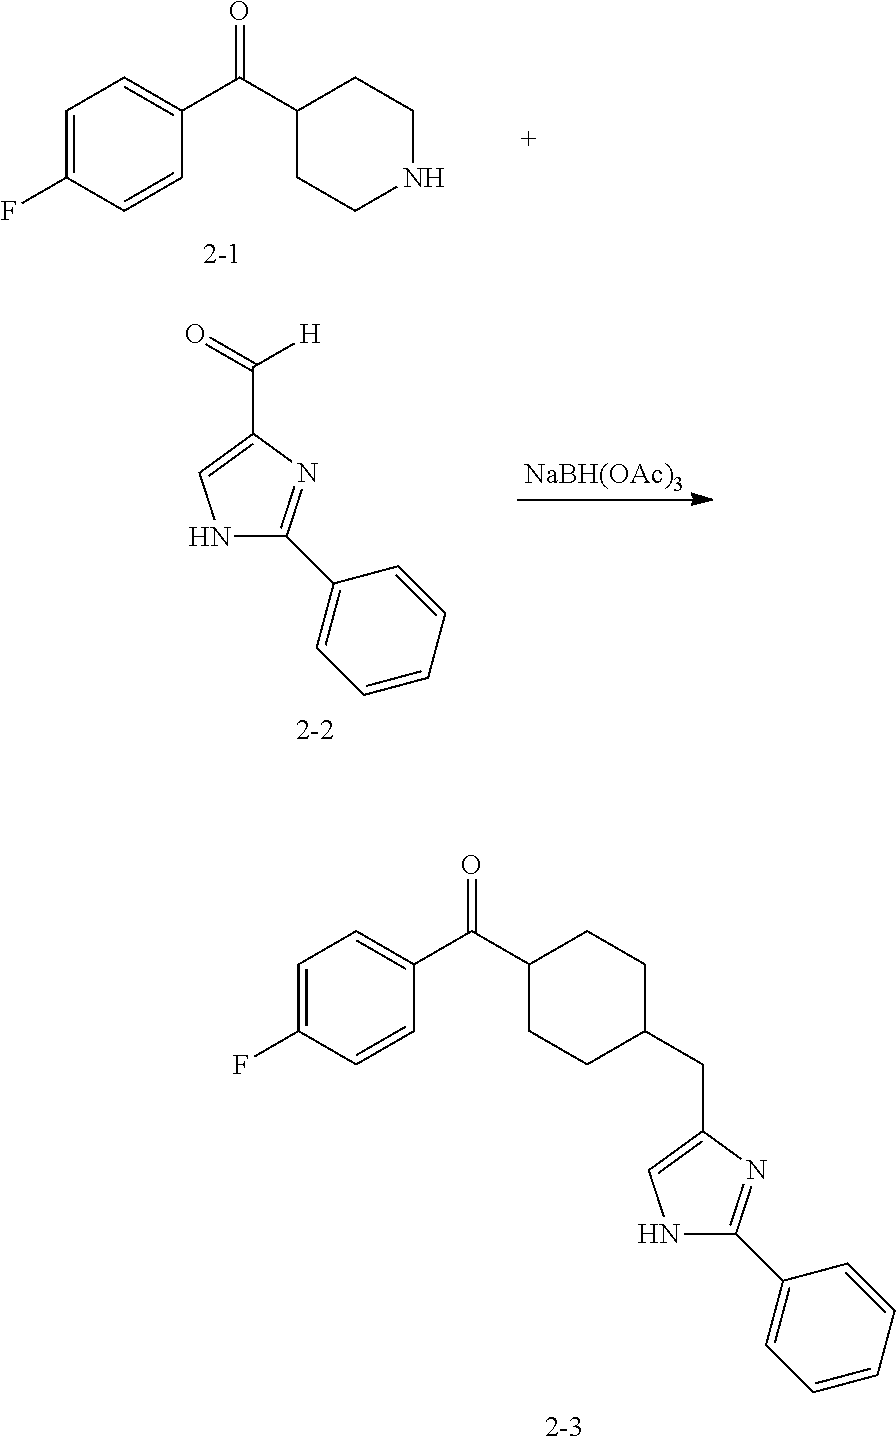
O=C(C1CCNCC1)C1=CC=C(F)C=C1.N1C(C2=CC=CC=C2)=NC(C(=O)[H])=C1.[NaBH(OAc)3].N1C(C2=CC=CC=C2)=NC(CC2CCC(C(C3=CC=C(F)C=C3)=O)CC2)=C1
